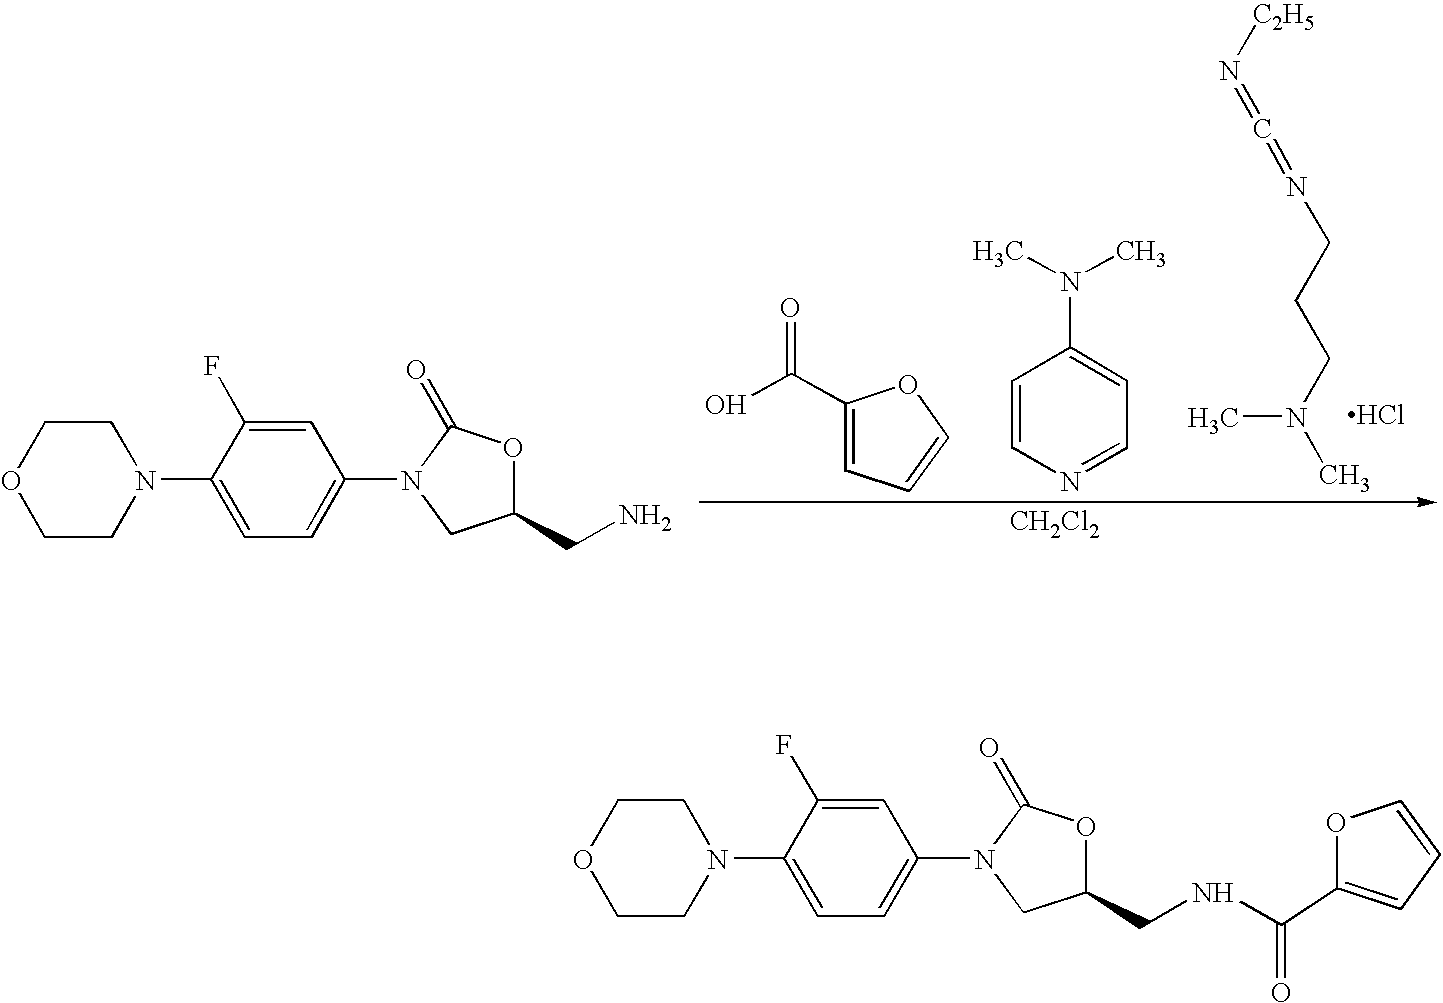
CN(CCCN=C=N[C2H5])C.Cl.C1=CN=CC=C1N(C)C.OC(=O)C1=CC=CO1.C1COCCN1C1=CC=C(N2C(=O)OC(CN)C2)C=C1F.[CH2Cl2].C1COCCN1C1=CC=C(N2C(=O)OC(CNC(=O)C3=CC=CO3)C2)C=C1F
